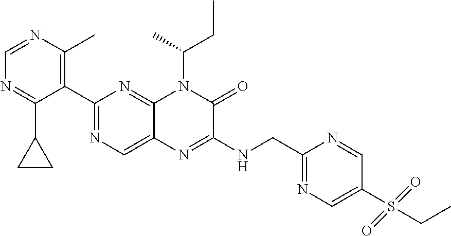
C1(C2=NC=C3C(=N2)N(C(C)CC)C(=O)C(NCC2=NC=C(S(CC)(=O)=O)C=N2)=N3)=C(C)N=CN=C1C1CC1
